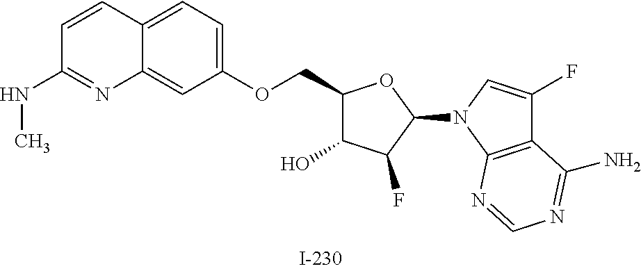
C1(OCC2C(O)C(F)C(N3C=C(F)C4=C3N=CN=C4N)O2)=CC=C2C(=C1)N=C(NC)C=C2
